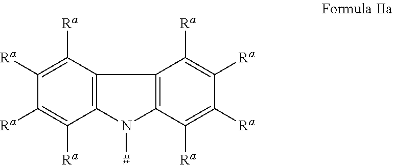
C12=C(C([Ra])=C([Ra])C([Ra])=C1[Ra])C1=C(N2[#])C([Ra])=C([Ra])C([Ra])=C1[Ra]
